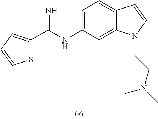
C1=C(NC(C2=CC=CS2)=N)C=C2C(=C1)C=CN2CCN(C)C
